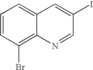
C1=CC(Br)=C2C(=C1)C=C(I)C=N2
